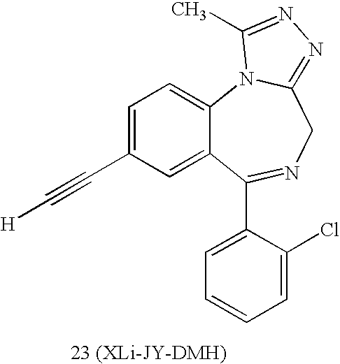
C1=C(C#C[H])C=C2C(=C1)N1C(=NN=C1C)CN=C2C1=CC=CC=C1Cl
